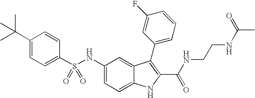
N(C1=CC=C2C(=C1)C(C1=CC=CC(F)=C1)=C(C(=O)NCCNC(=O)C)N2)S(C1=CC=C(C(C)(C)C)C=C1)(=O)=O
